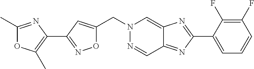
C(N1N=CC2=NC(C3=CC=CC(F)=C3F)=NC2=C1)C1=CC(C2=C(C)OC(C)=N2)=NO1
